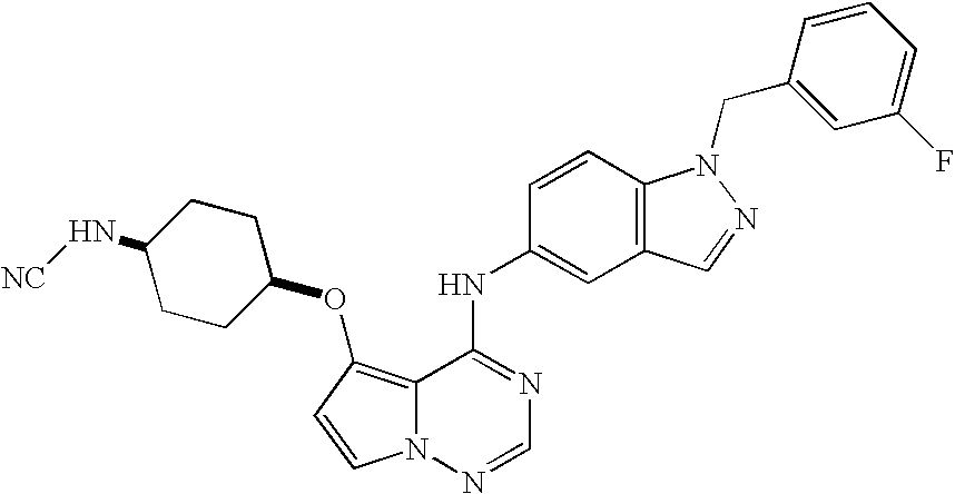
C12=C(OC3CCC(N[NC])CC3)C=CN1N=CN=C2NC1=CC2=C(C=C1)N(CC1=CC(F)=CC=C1)N=C2
